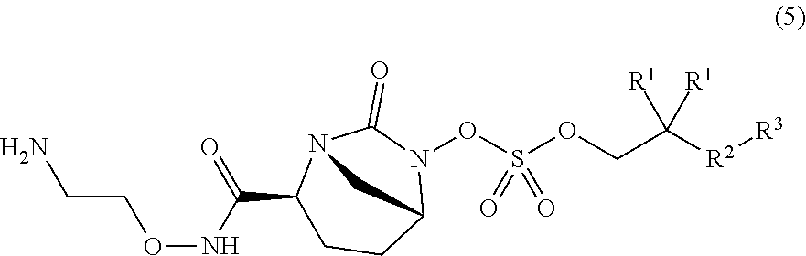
C1C(C(=O)NOCCN)N2C(=O)N(OS(OCC([R2][R3])([R1])[R1])(=O)=O)C(C1)C2
